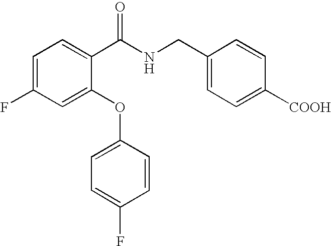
C1=C(F)C=C(OC2=CC=C(F)C=C2)C(C(NCC2=CC=C([COOH])C=C2)=O)=C1
